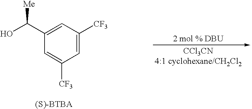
C1(C(O)[Me])=CC([CF3])=CC([CF3])=C1
